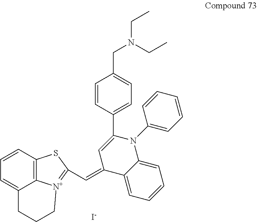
C1=C2C3=C(C=C1)SC(C=C1C4=CC=CC=C4N(C4=CC=CC=C4)C(C4=CC=C(CN(CC)CC)C=C4)=C1)=[N+]3CCC2.[I-]
